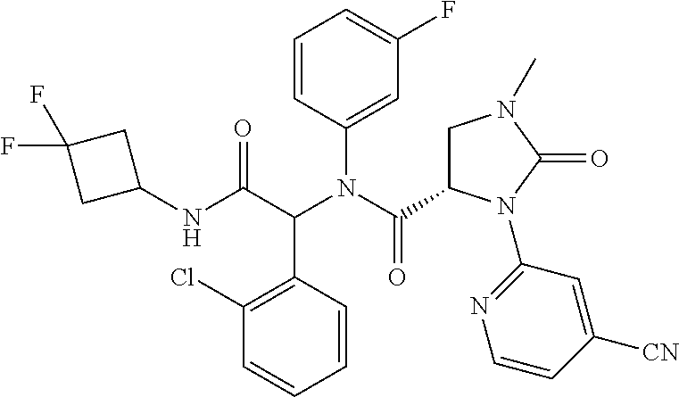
C1=CC(N(C(C2CN(C)C(=O)N2C2=NC=CC([CN])=C2)=O)C(C(NC2CC(F)(F)C2)=O)C2=C(Cl)C=CC=C2)=CC(F)=C1
